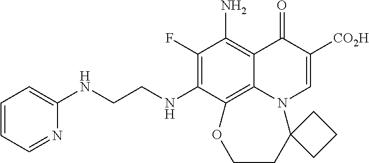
C1(F)=C(NCCNC2=CC=CC=N2)C2=C3C(=C1N)C(=O)C([CO2H])=CN3C1(CCO2)CCC1
